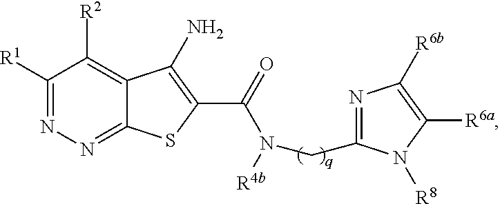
C1([R1])=NN=C2C(=C1[R2])C(N)=C(C(N(CC1=NC([R6b])=C([R6a])N1[R8])[R4b])=O)S2
